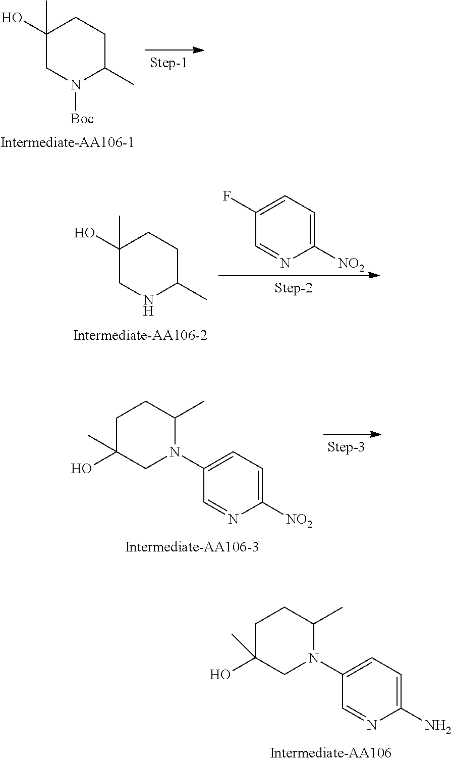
C1(N2C(C)CCC(O)(C)C2)=CC=C(N)N=C1.C1(C)(O)CN([Boc])C(C)CC1.C1(C)(O)CNC(C)CC1.C1(F)=CC=C([NO2])N=C1.C1(N2C(C)CCC(O)(C)C2)=CC=C([NO2])N=C1
